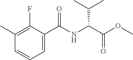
C1=C(C(NC(C(=O)OC)C(C)C)=O)C(F)=C(C)C=C1
